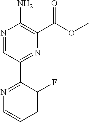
N1=CC(C2=NC=CC=C2F)=NC(C(OC)=O)=C1N
